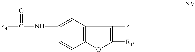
C1(NC([R3])=O)=CC2=C(C=C1)OC([R1])=C2[Z]
